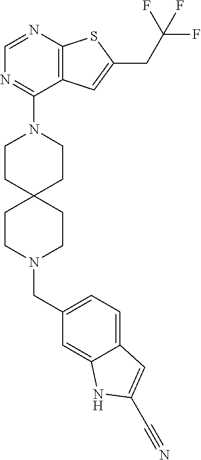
C12=C(C=C(CC(F)(F)F)S1)C(N1CCC3(CC1)CCN(CC1=CC=C4C(=C1)NC(C#N)=C4)CC3)=NC=N2
